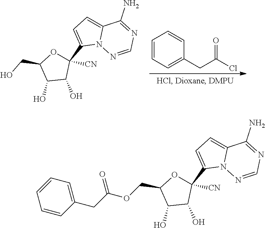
C12=CC=C(C3([CN])C(O)C(O)C(CO)O3)N1N=CN=C2N.C1=CC=C(CC(Cl)=O)C=C1.C12=CC=C(C3([CN])C(O)C(O)C(COC(CC4=CC=CC=C4)=O)O3)N1N=CN=C2N
